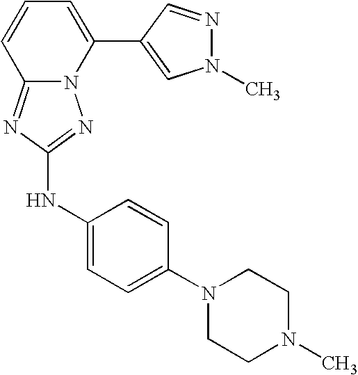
N12C(=NC(NC3=CC=C(N4CCN(C)CC4)C=C3)=N1)C=CC=C2C1=CN(C)N=C1
